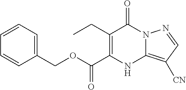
CCC1=C(C(OCC2=CC=CC=C2)=O)NC2=C([CN])C=NN2C1=O
